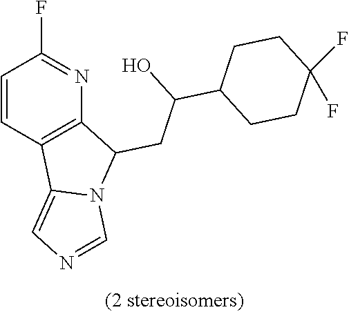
C1=CC2=C(N=C1F)C(CC(C1CCC(F)(F)CC1)O)N1C2=CN=C1
